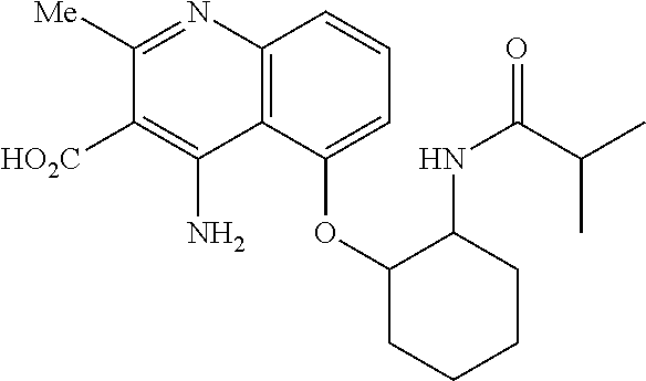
C1([Me])=NC2=C(C(N)=C1[HO2C])C(OC1CCCCC1NC(C(C)C)=O)=CC=C2
